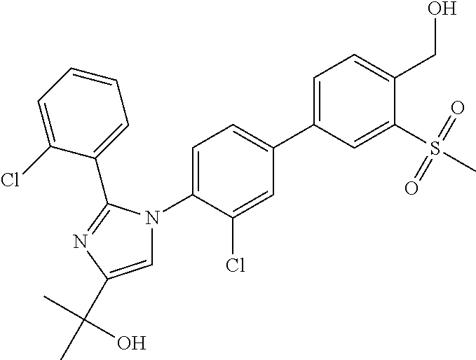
C1=CC=C(Cl)C(C2=NC(C(C)(O)C)=CN2C2=CC=C(C3=CC=C(CO)C(S(C)(=O)=O)=C3)C=C2Cl)=C1
